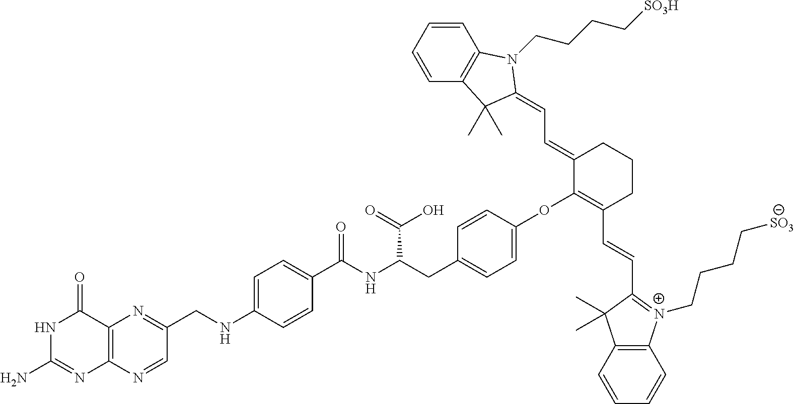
C12=C(N=CC(CNC3=CC=C(C(NC(CC4=CC=C(OC5=C(C=CC6=[N+](CCCC[SO3])C7=C(C6(C)C)C=CC=C7)CCCC5=CC=C5C(C)(C)C6=C(C=CC=C6)N5CCCC[SO3H])C=C4)C(=O)O)=O)C=C3)=N1)N=C(N)NC2=O
